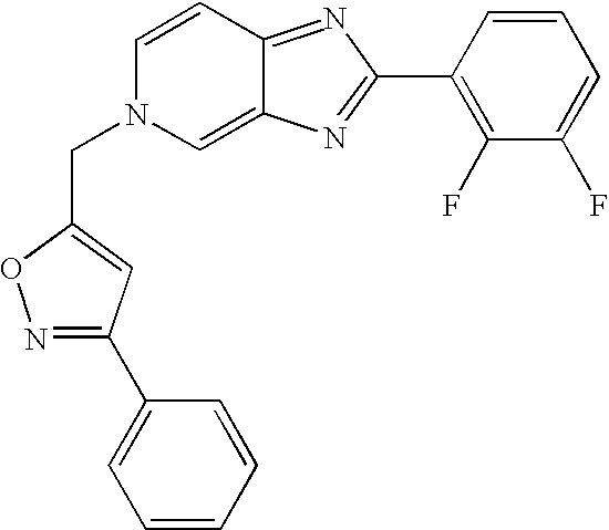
N1=C(C2=CC=CC=C2)C=C(CN2C=C3C(=NC(C4=C(F)C(F)=CC=C4)=N3)C=C2)O1
